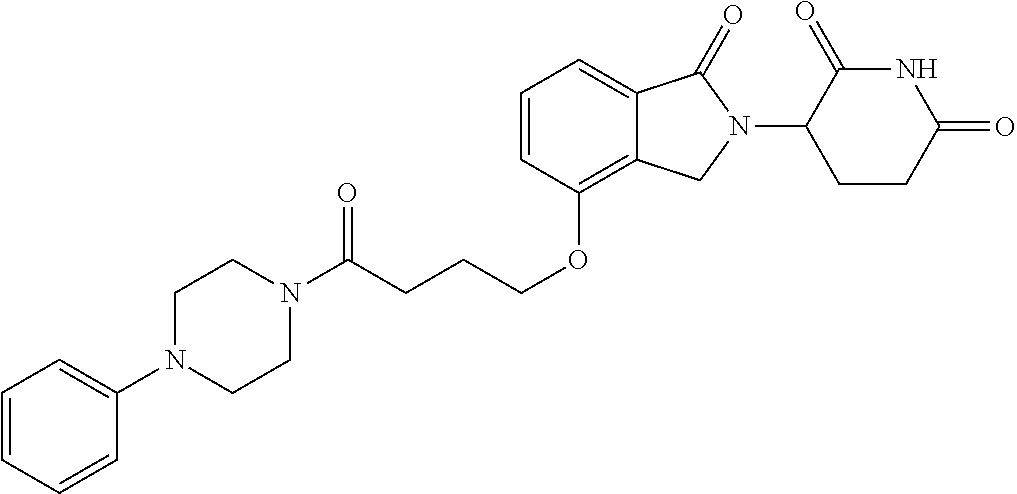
C1N(C(CCCOC2=C3C(=CC=C2)C(=O)N(C2C(=O)NC(=O)CC2)C3)=O)CCN(C2=CC=CC=C2)C1
